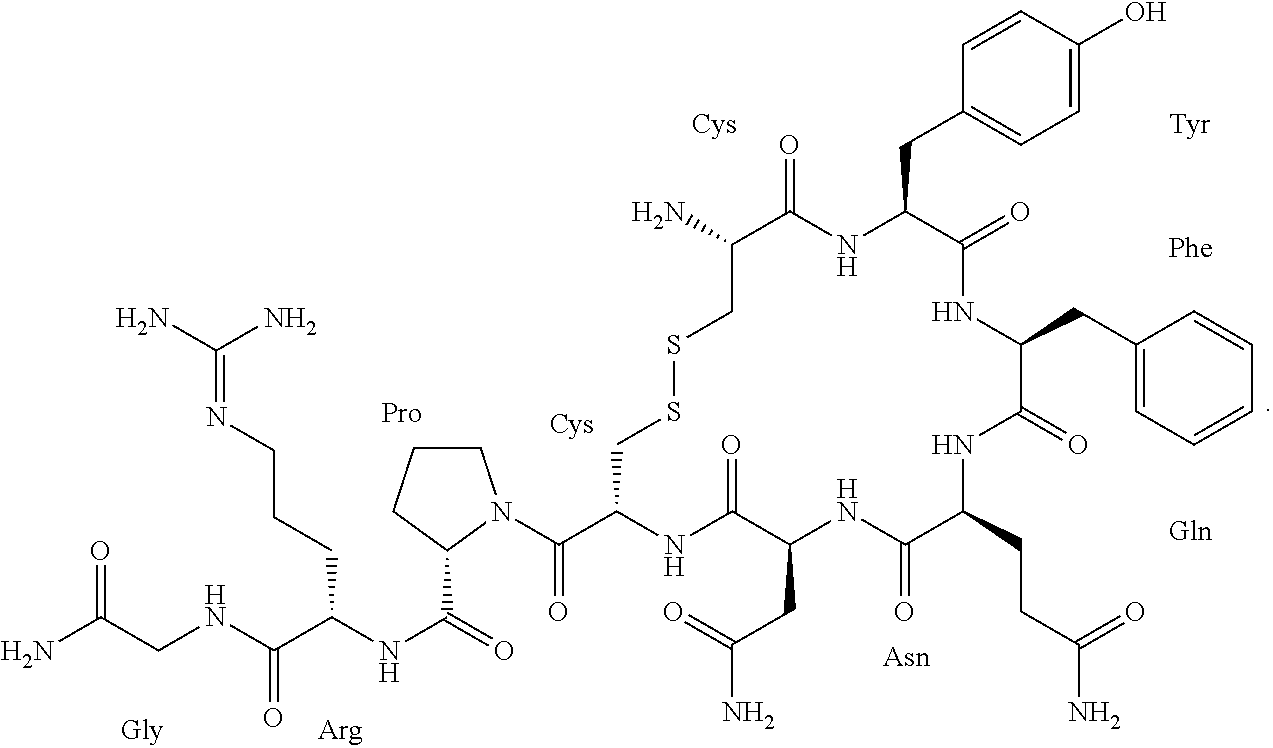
NC(CNC(C(NC(=O)C1CCCN1C(C1NC(=O)C(CC(N)=O)NC(=O)C(CCC(N)=O)NC(=O)C(CC2=CC=CC=C2)NC(=O)C(CC2=CC=C(O)C=C2)NC(=O)C(N)CSSC1)=O)CCCN=C(N)N)=O)=O
